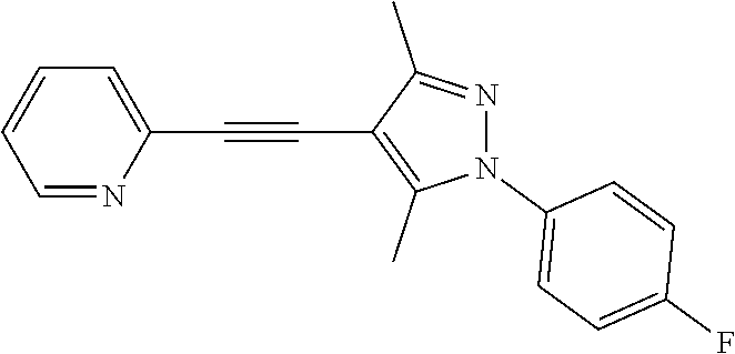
C1=NC(C#CC2=C(C)N(C3=CC=C(F)C=C3)N=C2C)=CC=C1
